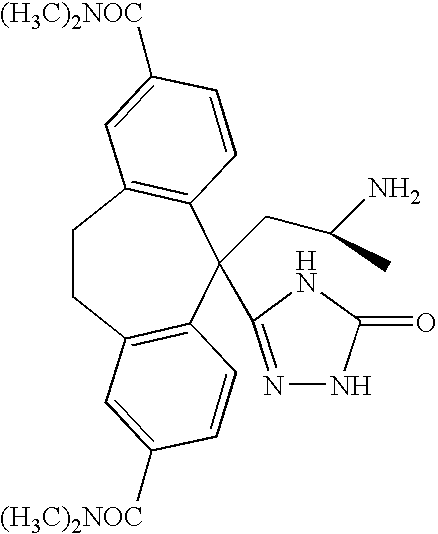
C1CC2=C(C(CC(N)C)(C3=NNC(=O)N3)C3=C1C=C([(H3C)2NOC])C=C3)C=CC([(H3C)2NOC])=C2
